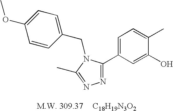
C1(O)=CC(C2=NN=C(C)N2CC2=CC=C(OC)C=C2)=CC=C1C.[C18H19N3O2]
